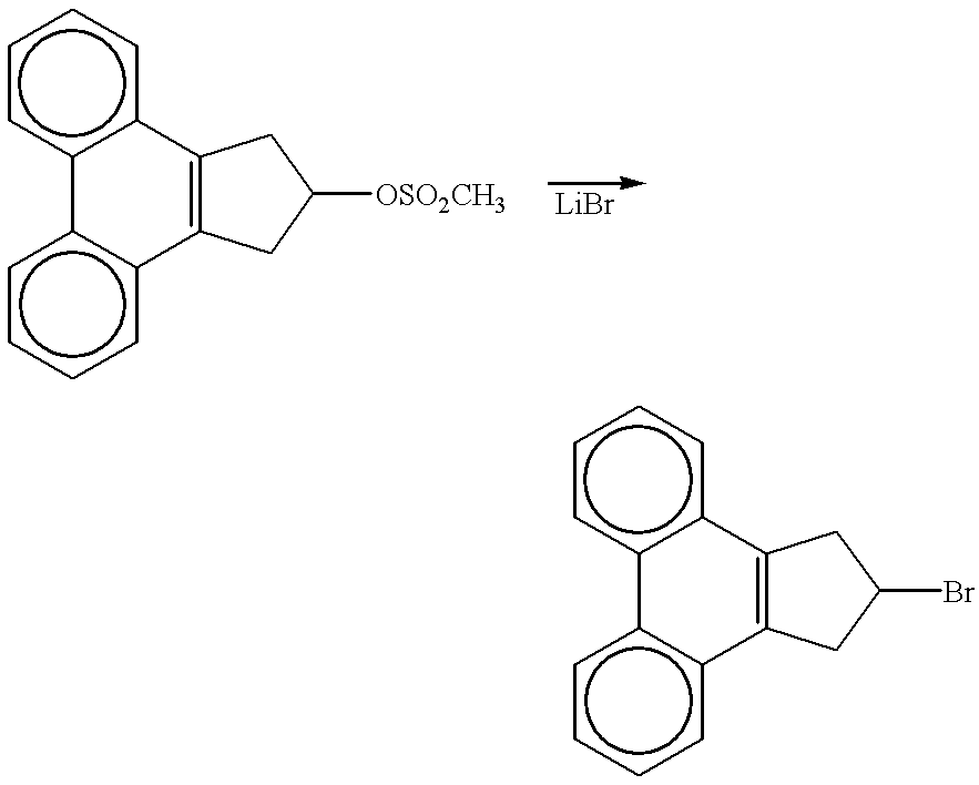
c1c2c(ccc1)C1=C(c3c-2cccc3)CC([OSO2CH3])C1.c1c2c(ccc1)C1=C(c3c-2cccc3)CC(Br)C1
